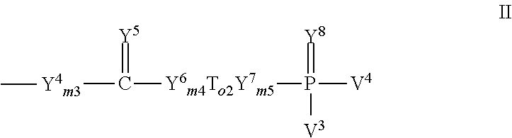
C([Y6m4To2Y7m5]P(=[Y8])([V3])[V4])(=[Y5])[Y4m3]C
